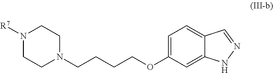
N1([R7])CCN(CCCCOC2=CC=C3C(=C2)NN=C3)CC1
